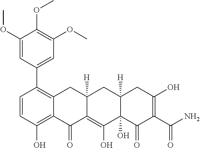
C1=CC(O)=C2C(=C1C1=CC(OC)=C(OC)C(OC)=C1)CC1([H])C(=C(O)C3(O)C([H])(C1)CC(O)=C(C(N)=O)C3=O)C2=O
